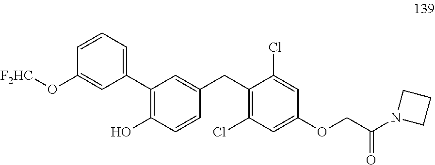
C1(C2=C(O)C=CC(CC3=C(Cl)C=C(OCC(=O)N4CCC4)C=C3Cl)=C2)=CC=CC(O[F2HC])=C1
